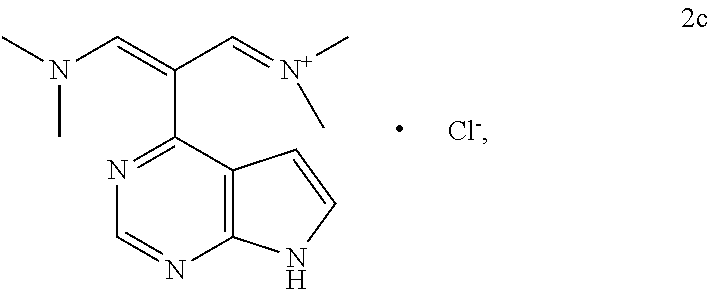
C12=C(C(C(=CN(C)C)C=[N+](C)C)=NC=N1)C=CN2.[Cl-]
